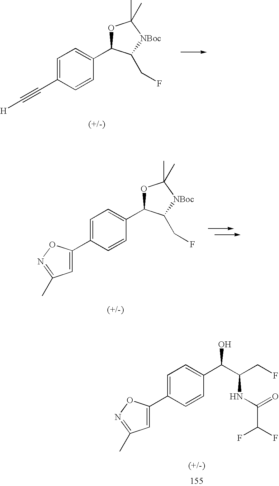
C1=C(C#C[H])C=CC(C2OC(C)(C)[NBoc]C2CF)=C1.C1=C(C2=CC(C)=NO2)C=CC(C2OC(C)(C)[NBoc]C2CF)=C1.C1=C(C2=CC(C)=NO2)C=CC(C(O)C(CF)NC(=O)C(F)F)=C1
